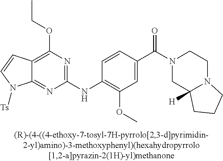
C12=NC(NC3=C(OC)C=C(C(N4CC5([H])N(CC4)CCC5)=O)C=C3)=NC(OCC)=C1C=CN2[Ts]
